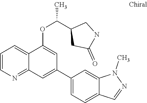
C1=CN=C2C(=C1)C(OC(C1CC(=O)NC1)C)=CC(C1=CC=C3C(=C1)N(C)N=C3)=C2
